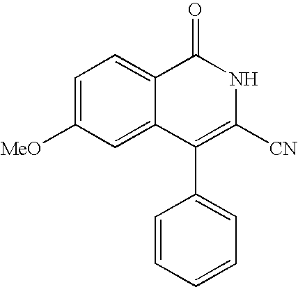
C1=C([MeO])C=C2C(=C1)C(=O)NC([CN])=C2C1=CC=CC=C1
